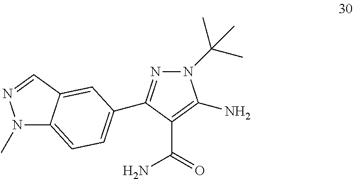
N1(C(C)(C)C)N=C(C2=CC=C3N(C)N=CC3=C2)C(C(=O)N)=C1N
